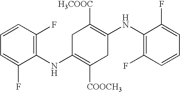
C1=C(F)C(NC2=C([COOCH3])CC(NC3=C(F)C=CC=C3F)=C([H3COOC])C2)=C(F)C=C1
